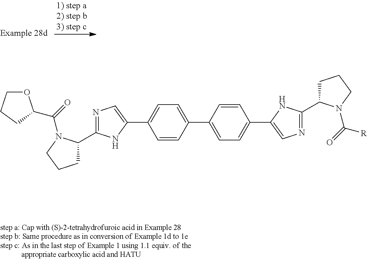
C1C(C2=NC=C(C3=CC=C(C4=CC=C(C5=CN=C(C6CCCN6C([R])=O)N5)C=C4)C=C3)N2)N(C(=O)C2OCCC2)CC1
